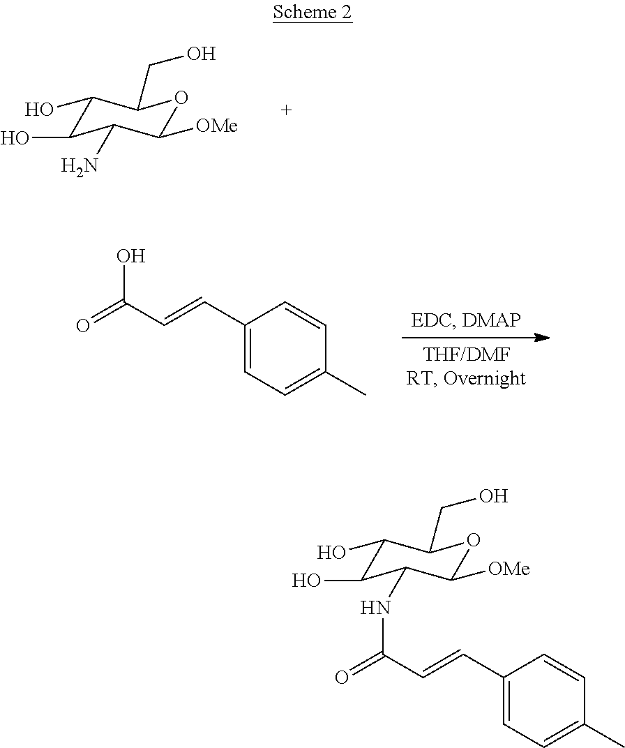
C1(O)C(O)C(N)C([OMe])OC1CO.C1(C=CC(=O)O)=CC=C(C)C=C1.C1(O)C(O)C(NC(C=CC2=CC=C(C)C=C2)=O)C([OMe])OC1CO
